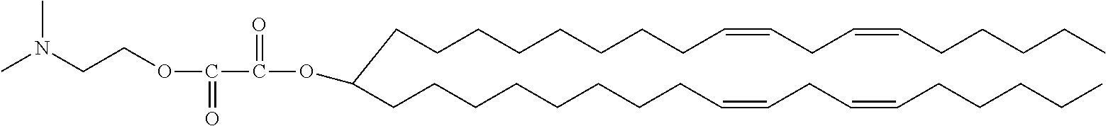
CCCCCC=CCC=CCCCCCCCCC(CCCCCCCCC=CCC=CCCCCC)OC(C(OCCN(C)C)=O)=O
